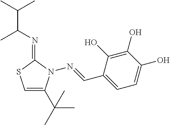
C(C(C)N=C1SC=C(C(C)(C)C)N1N=CC1=CC=C(O)C(O)=C1O)(C)C
